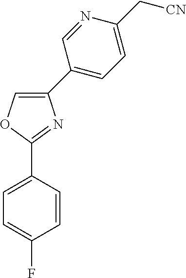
C1=C(C2=CC=C(C[CN])N=C2)N=C(C2=CC=C(F)C=C2)O1
